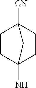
C1CC2(N)CCC1([CN])C2
